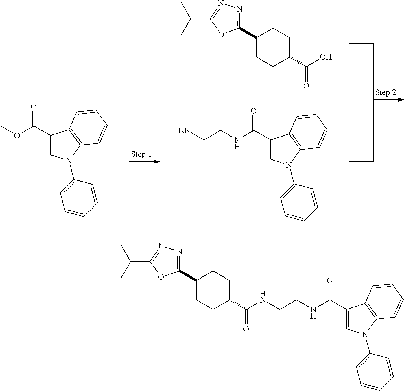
C1(C(OC)=O)=CN(C2=CC=CC=C2)C2=C1C=CC=C2.C1(C(NCCN)=O)=CN(C2=CC=CC=C2)C2=C1C=CC=C2.N1=C(C2CCC(C(O)=O)CC2)OC(C(C)C)=N1.N1=C(C2CCC(C(NCCNC(C3=CN(C4=CC=CC=C4)C4=C3C=CC=C4)=O)=O)CC2)OC(C(C)C)=N1
